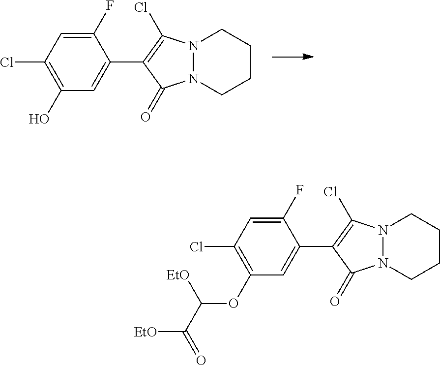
C1(O)=C(Cl)C=C(F)C(C2=C(Cl)N3N(C2=O)CCCC3)=C1.C1(OC(C([EtO])=O)[EtO])=C(Cl)C=C(F)C(C2=C(Cl)N3N(C2=O)CCCC3)=C1
